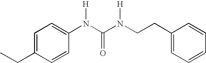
C1=C(CC)C=CC(N(C(N(CCC2=CC=CC=C2)[H])=O)[H])=C1
